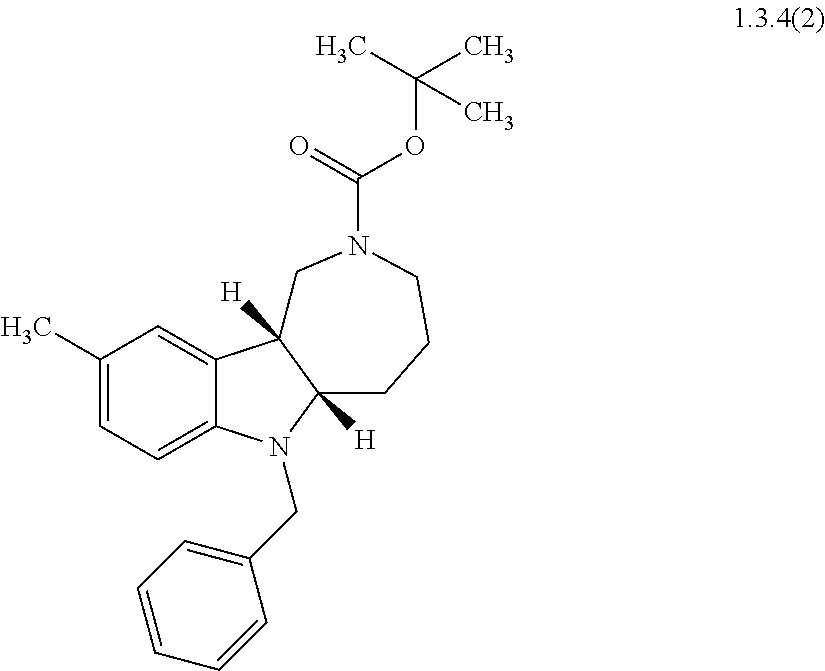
C1(C)=CC=C2C(=C1)C1([H])C([H])(N2CC2=CC=CC=C2)CCCN(C(=O)OC(C)(C)C)C1
